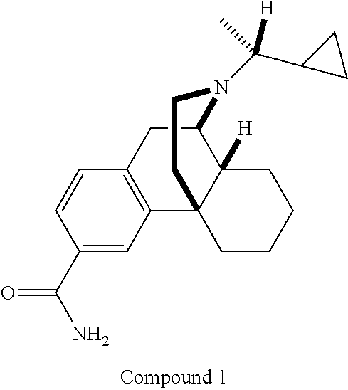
C1(C(N)=O)=CC2=C(C=C1)CC1C3([H])C2(CCCC3)CCN1C(C1CC1)(C)[H]
